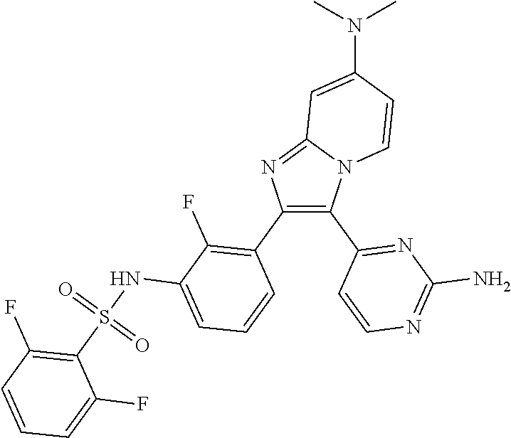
C12=NC(C3=C(F)C(NS(C4=C(F)C=CC=C4F)(=O)=O)=CC=C3)=C(C3=NC(N)=NC=C3)N1C=CC(N(C)C)=C2
